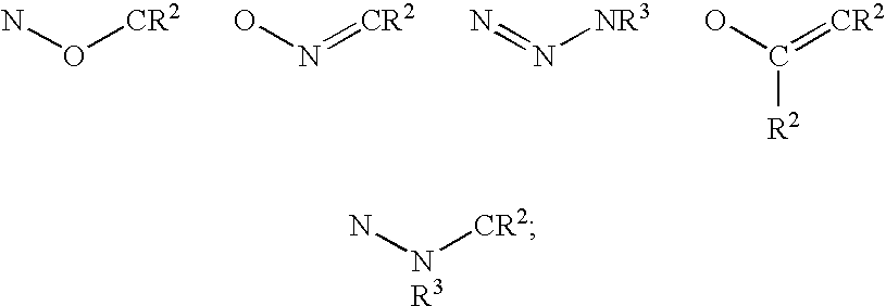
NO[CR2].ON=[CR2].N=N[NR3].OC(=[CR2])[R2].N[NR3][CR2]
